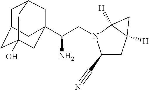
C(CN1C(C#N)CC2([H])C1([H])C2)(C12CC3CC(CC(O)(C1)C3)C2)N
